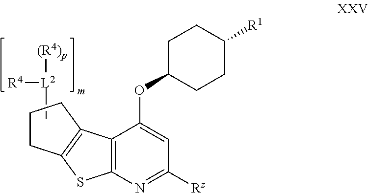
C1CC2=C(C1)C1=C(S2)N=C([Rz])C=C1OC1CCC([R1])CC1.C[L2]([R4])[(R4)p]
